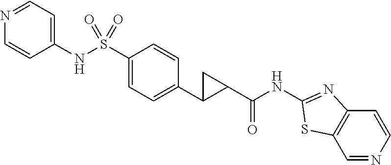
C1(NS(C2=CC=C(C3C(C(NC4=NC5=C(C=NC=C5)S4)=O)C3)C=C2)(=O)=O)=CC=NC=C1
